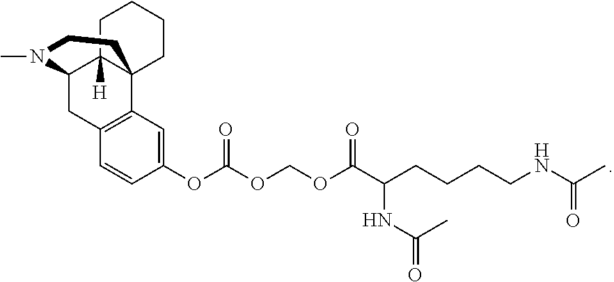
CN1C2CC3=C(C=C(OC(OCOC(C(NC(=O)C)CCCCNC(C)=O)=O)=O)C=C3)C3(C2([H])CCCC3)CC1
